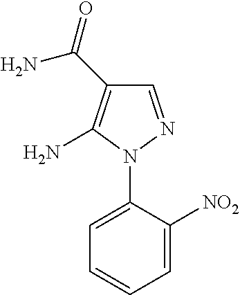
C1=C(N2N=CC(C(N)=O)=C2N)C([NO2])=CC=C1
